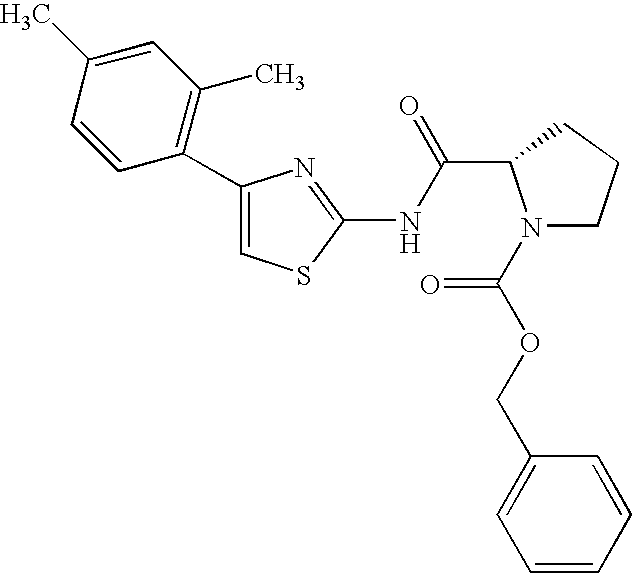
N1(C(OCC2=CC=CC=C2)=O)CCCC1C(=O)NC1=NC(C2=C(C)C=C(C)C=C2)=CS1
